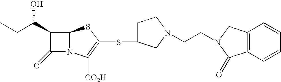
C12N(C([CO2H])=C(SC3CCN(CCN4CC5=C(C4=O)C=CC=C5)C3)S1)C(=O)C2C(O)CC
